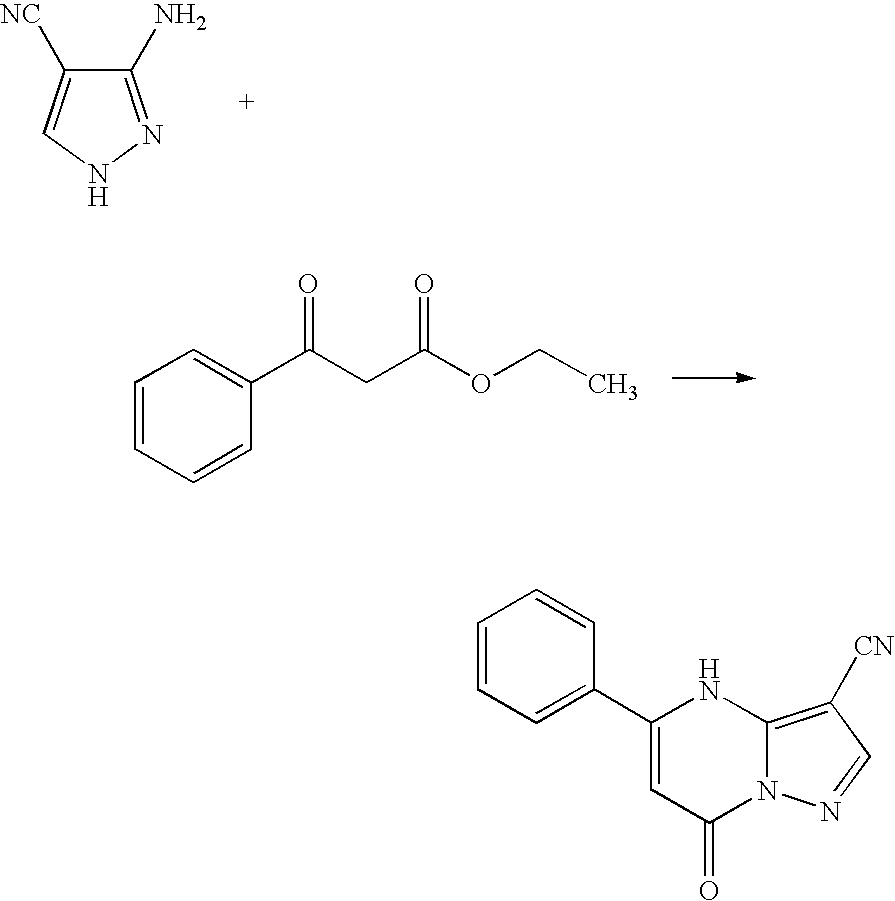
C1(N)=NNC=C1[NC].C1=CC=CC(C(CC(OCC)=O)=O)=C1.C1(C2=CC=CC=C2)=CC(=O)N2C(=C([CN])C=N2)N1
